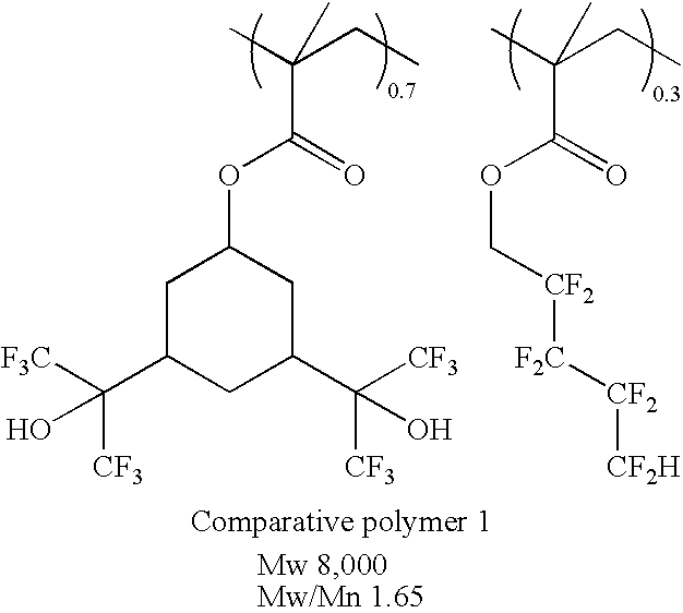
C1C(C([CF3])([F3C])O)CC(C([CF3])(O)[CF3])CC1OC(=O)C(CC)(C)C.[CF2]([F2C][CF2][CF2H])COC(=O)C(CC)(C)C
